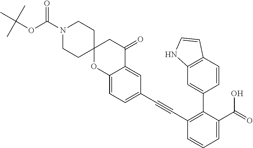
C12=CC(C#CC3=C(C4=CC5=C(C=C4)C=CN5)C(C(O)=O)=CC=C3)=CC=C1OC1(CC2=O)CCN(C(OC(C)(C)C)=O)CC1
